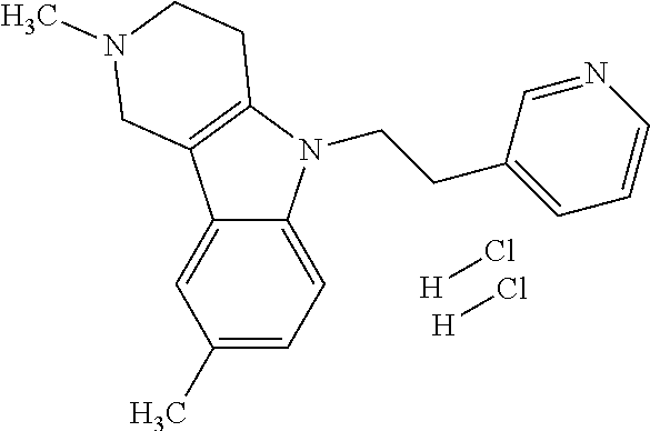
C12=CC(C)=CC=C1N(CCC1=CC=CN=C1)C1=C2CN(C)CC1.[H]Cl.[H]Cl
